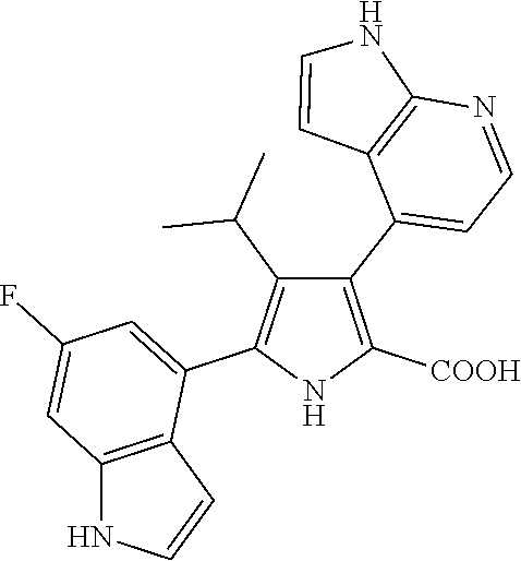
C1(C2=CC=NC3=C2C=CN3)=C([COOH])NC(C2=CC(F)=CC3=C2C=CN3)=C1C(C)C
